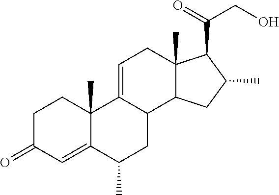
C1C(=O)C=C2C(C)(C1)C1=CCC3(C)C(C1CC2C)CC(C)C3C(=O)CO
